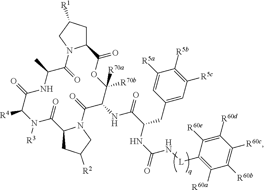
C1C([R1])CN2C1C(=O)OC([R70a])([R70b])C(NC(=O)C(NC(=O)N[L]C1=C([R60a])C([R60b])=C([R60c])C([R60d])=C1[R60e])CC1=CC([R5c])=C([R5b])C([R5a])=C1)C(=O)N1C(CC([R2])C1)C(=O)N([R3])C([R4])C(=O)NC(C)C2=O
